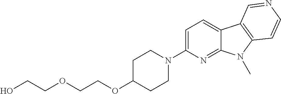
C1=C(N2CCC(OCCOCCO)CC2)N=C2C(=C1)C1=C(N2C)C=CN=C1
